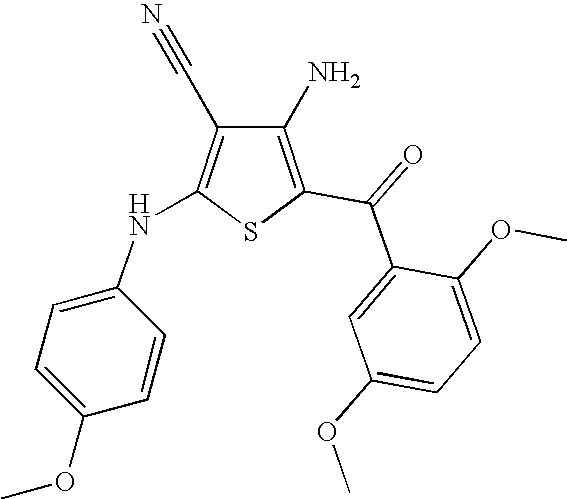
C1(N)=C(C(=O)C2=CC(OC)=CC=C2OC)SC(NC2=CC=C(OC)C=C2)=C1C#N
